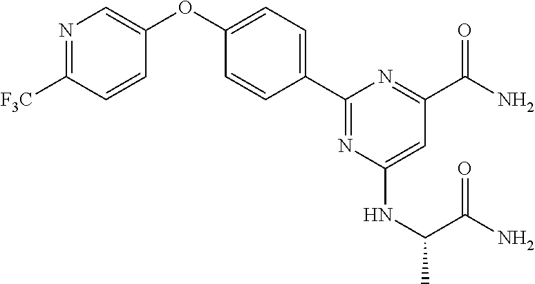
C1(C2=CC=C(OC3=CN=C([F3C])C=C3)C=C2)=NC(NC(C)C(N)=O)=CC(C(=O)N)=N1
